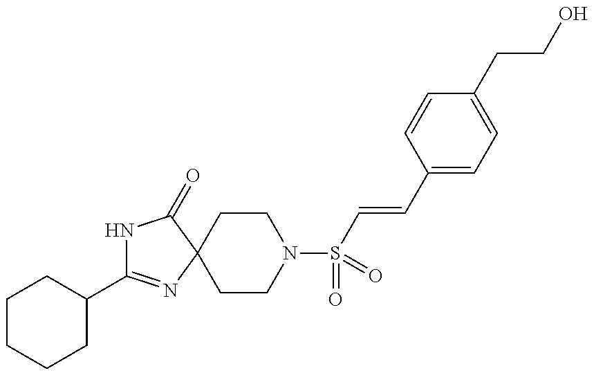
C1(C2=NC3(C(=O)N2)CCN(S(=O)(=O)C=CC2=CC=C(CCO)C=C2)CC3)CCCCC1
